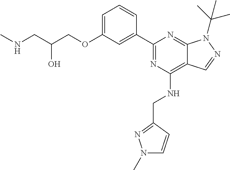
C1=C(OCC(CNC)O)C=C(C2=NC(NCC3=NN(C)C=C3)=C3C(=N2)N(C(C)(C)C)N=C3)C=C1
